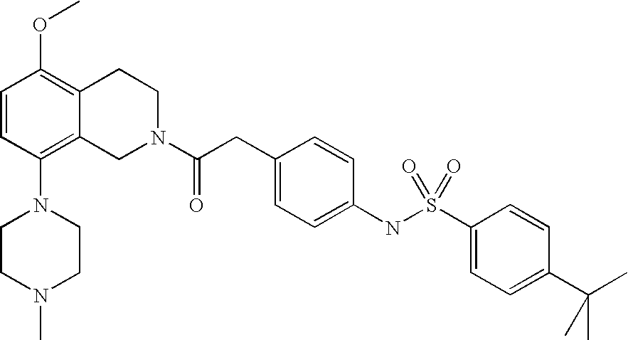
C1=CC(N2CCN(C)CC2)=C2C(=C1OC)CCN(C(CC1=CC=C(NS(C3=CC=C(C(C)(C)C)C=C3)(=O)=O)C=C1)=O)C2
